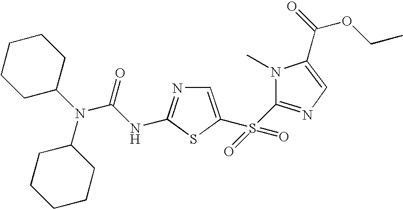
C1CCC(N(C(=O)NC2=NC=C(S(=O)(=O)C3=NC=C(C(=O)OCC)N3C)S2)C2CCCCC2)CC1
